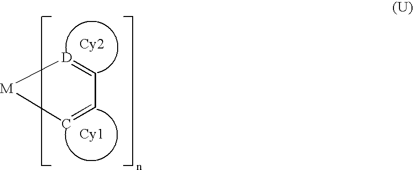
C1=[D][M]C=C1.[Cy2].[Cy1]
